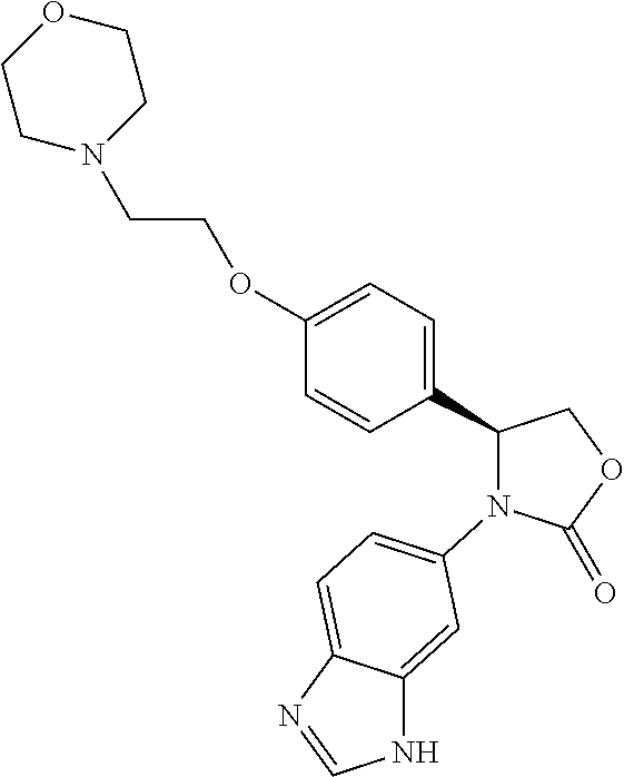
O1C(=O)N(C2=CC=C3C(=C2)NC=N3)C(C2=CC=C(OCCN3CCOCC3)C=C2)C1
